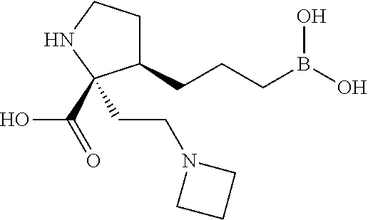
C1(CCCB(O)O)CCNC1(CCN1CCC1)C(O)=O
